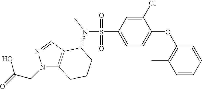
O=S(=O)(C1=CC=C(OC2=C(C)C=CC=C2)C(Cl)=C1)N(C1C2=C(N(CC(=O)O)N=C2)CCC1)C
